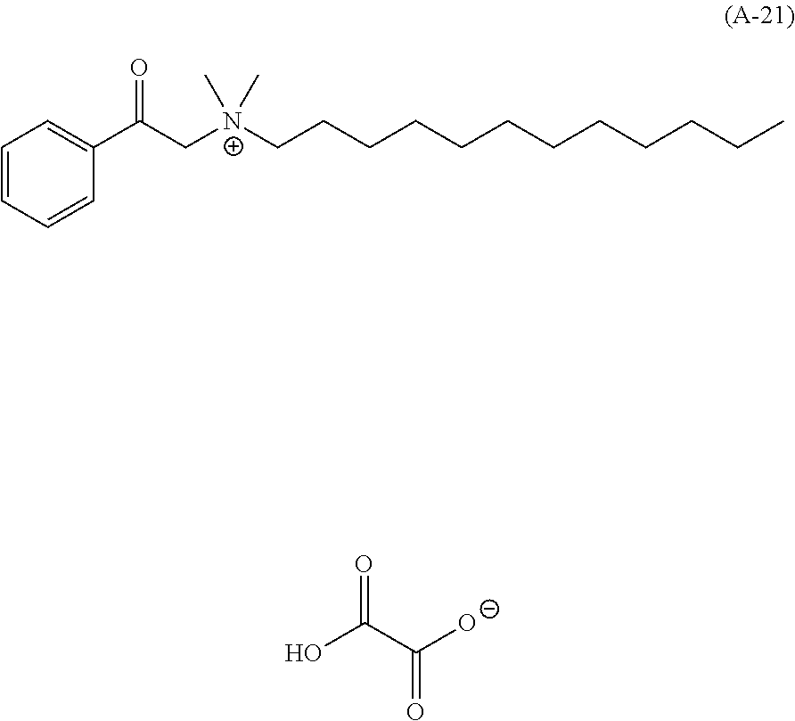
C1=CC=CC(C(C[N+](CCCCCCCCCCCC)(C)C)=O)=C1.OC(C([O-])=O)=O
